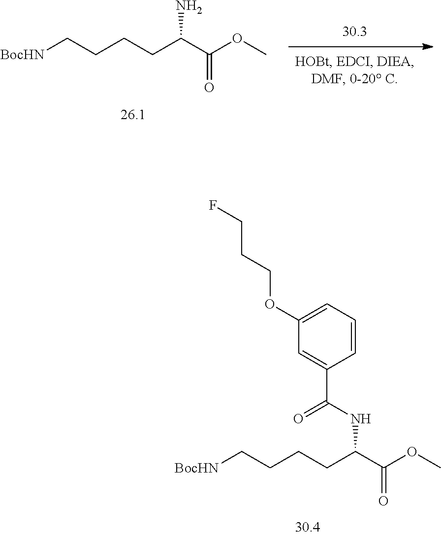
C(NC(C(OC)=O)CCCC[BocHN])(=O)C1=CC(OCCCF)=CC=C1.NC(C(OC)=O)CCCC[BocHN]
